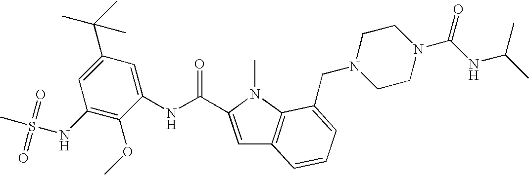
C1(NS(C)(=O)=O)=C(OC)C(NC(=O)C2=CC3=C(N2C)C(CN2CCN(C(NC(C)C)=O)CC2)=CC=C3)=CC(C(C)(C)C)=C1
